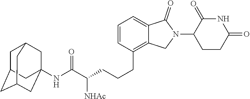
C1=CC(CCCC(C(NC23CC4CC(CC(C2)C4)C3)=O)[NHAc])=C2C(=C1)C(=O)N(C1CCC(=O)NC1=O)C2
